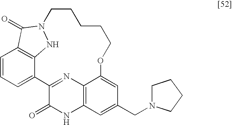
C1=CC=C2C3=C1C(=O)N(N3)CCCCCOC1=CC(CN3CCCC3)=CC3=C1N=C2C(=O)N3
